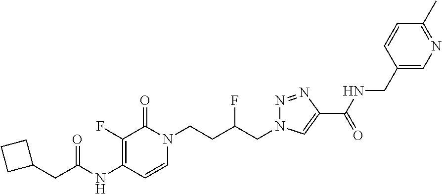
C1(F)=C(NC(CC2CCC2)=O)C=CN(CCC(CN2N=NC(C(NCC3=CN=C(C)C=C3)=O)=C2)F)C1=O
